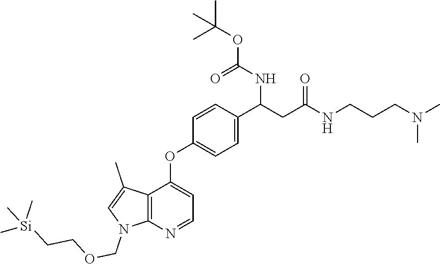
C12=C(N=CC=C1OC1=CC=C(C(CC(NCCCN(C)C)=O)NC(OC(C)(C)C)=O)C=C1)N(COCC[Si](C)(C)C)C=C2C
